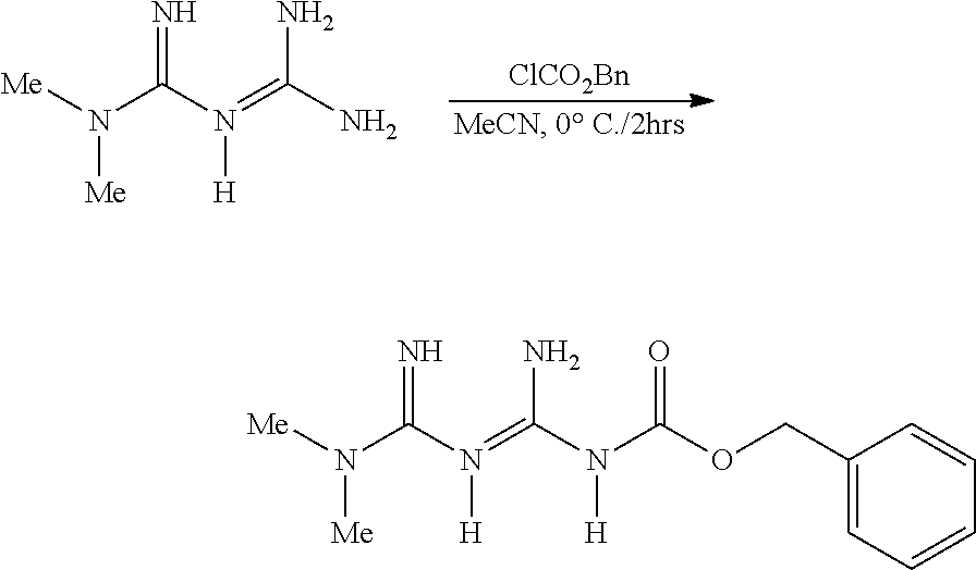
[Me]N(C(N(=C(N)N)[H])=N)[Me].[ClCO2Bn].[Me]N(C(N(=C(N([H])C(OCC1=CC=CC=C1)=O)N)[H])=N)[Me]
